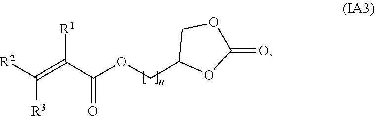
C(C(OCC1OC(=O)OC1)=O)(=C([R2])[R3])[R1]
